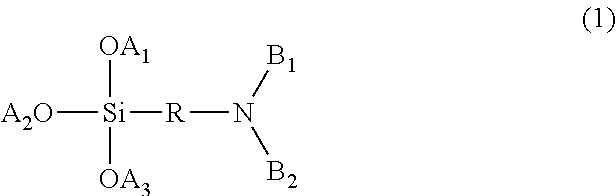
[A2O][Si]([R]N([B2])[B1])([OA1])[OA3]
